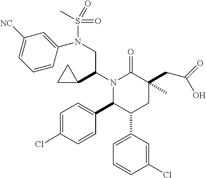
N1(C(C2CC2)CN(S(C)(=O)=O)C2=CC([NC])=CC=C2)C(C2=CC=C(Cl)C=C2)C(C2=CC=CC(Cl)=C2)CC(CC(=O)O)(C)C1=O
